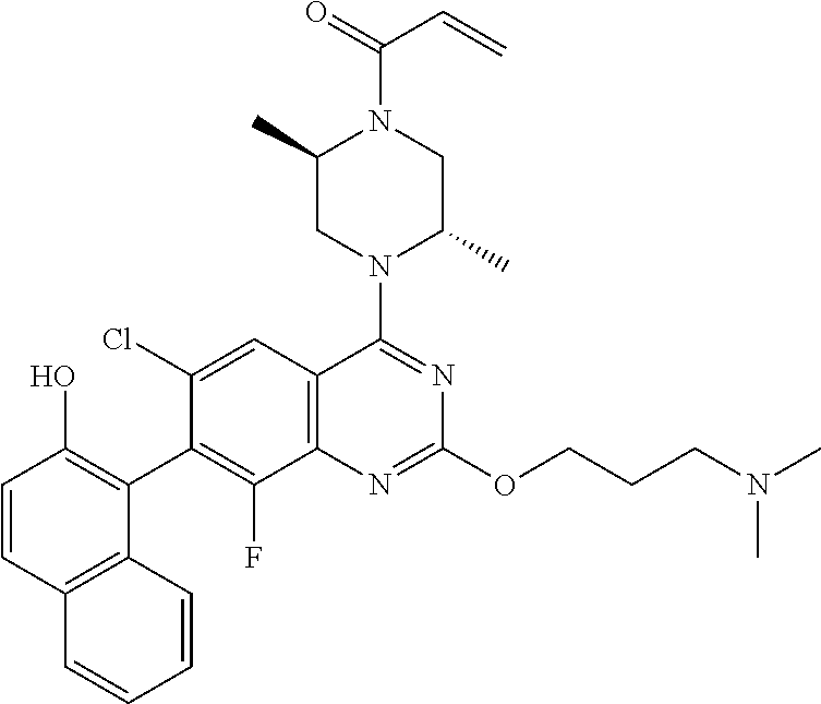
C1=CC2=C(C(C3=C(F)C4=C(C=C3Cl)C(N3C(C)CN(C(=O)C=C)C(C)C3)=NC(OCCCN(C)C)=N4)=C1O)C=CC=C2
